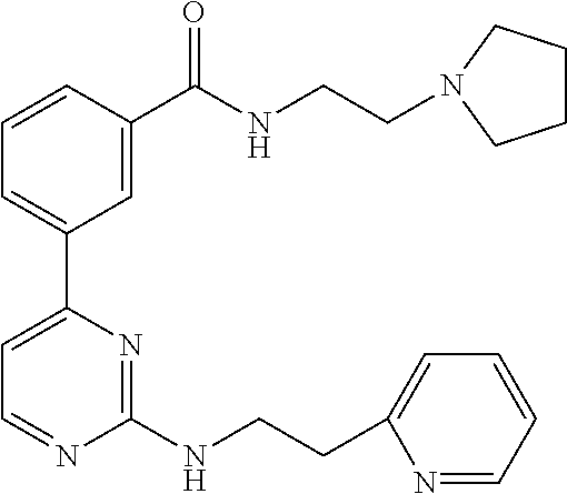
C1=CC(C(NCCN2CCCC2)=O)=CC(C2=CC=NC(NCCC3=CC=CC=N3)=N2)=C1
